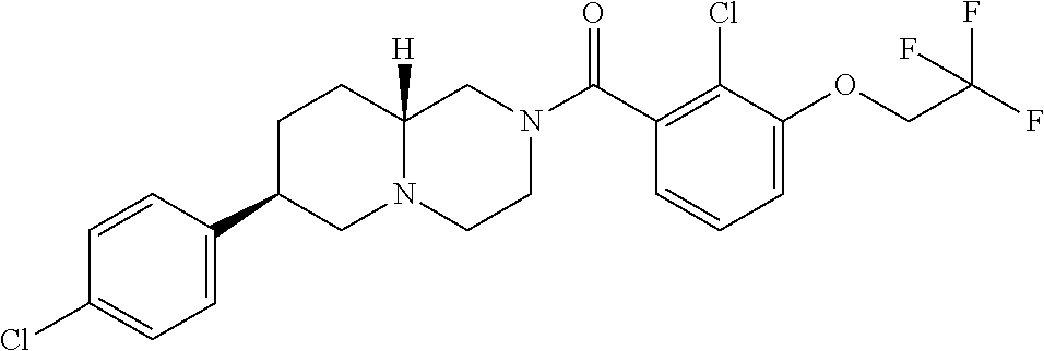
C1=C(OCC(F)(F)F)C(Cl)=C(C(N2CCN3C([H])(C2)CCC(C2=CC=C(Cl)C=C2)C3)=O)C=C1
